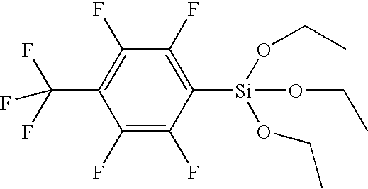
C1([Si](OCC)(OCC)OCC)=C(F)C(F)=C(C(F)(F)F)C(F)=C1F
